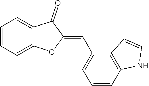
C1=CC=C2C(=C1)C(=O)C(=CC1=CC=CC3=C1C=CN3)O2
